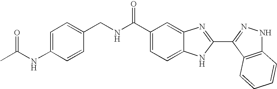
C1(C(NCC2=CC=C(NC(C)=O)C=C2)=O)=CC=C2C(=C1)N=C(C1=NNC3=C1C=CC=C3)N2
